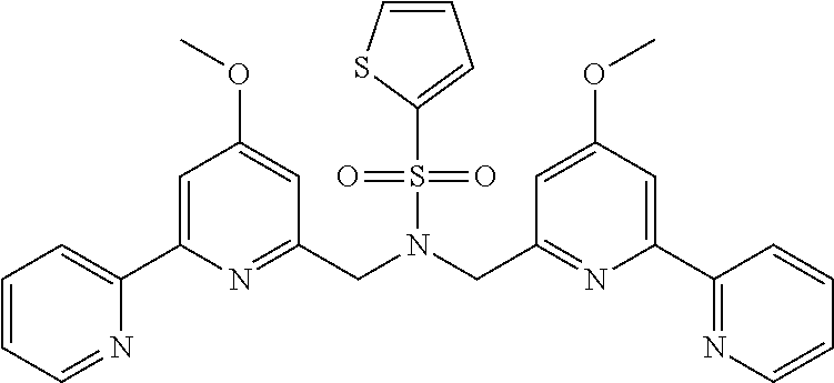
C1=CC=NC(C2=CC(OC)=CC(CN(CC3=NC(C4=NC=CC=C4)=CC(OC)=C3)S(C3=CC=CS3)(=O)=O)=N2)=C1
